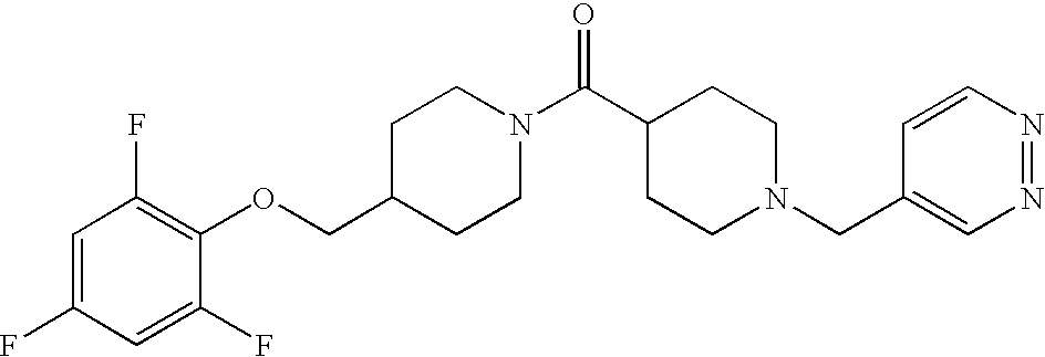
C1(COC2=C(F)C=C(F)C=C2F)CCN(C(C2CCN(CC3=CN=NC=C3)CC2)=O)CC1
